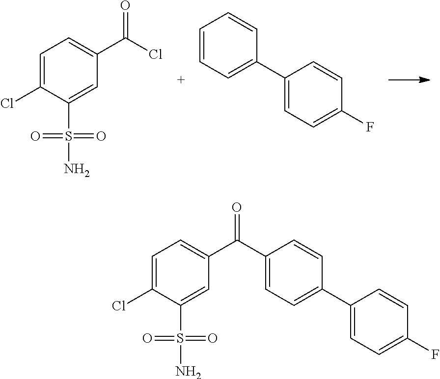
C1=C(Cl)C(S(=O)(=O)N)=CC(C(=O)Cl)=C1.C1=CC=C(C2=CC=C(F)C=C2)C=C1.C1=C(Cl)C(S(=O)(=O)N)=CC(C(=O)C2=CC=C(C3=CC=C(F)C=C3)C=C2)=C1
